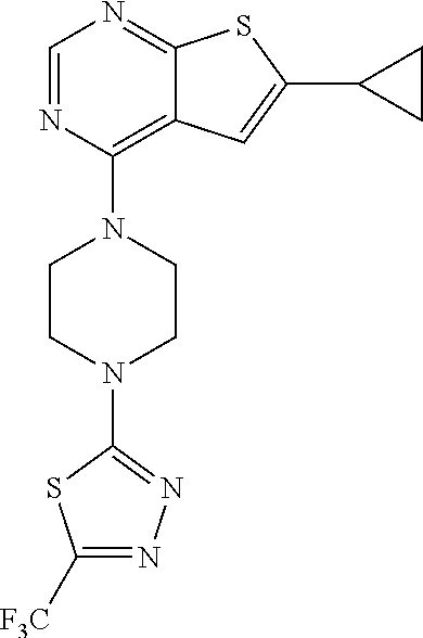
C1=NC(N2CCN(C3=NN=C([F3C])S3)CC2)=C2C(=N1)SC(C1CC1)=C2
